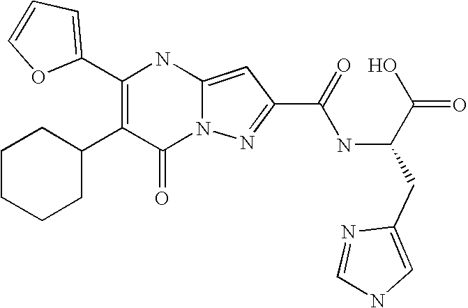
C1(=O)N2C(=CC(C(=O)NC(C(O)=O)CC3=CNC=N3)=N2)NC(C2=CC=CO2)=C1C1CCCCC1
